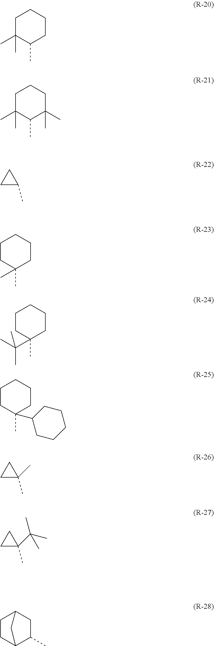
C1(C)(C)C(C)CCCC1.C1(C)(C)C(C)C(C)(C)CCC1.C1C(C)C1.C1C(C)(C)CCCC1.C1C(C)(C(C)(C)C)CCCC1.C1C(C)(C2CCCCC2)CCCC1.C1C(C)(C)C1.C1C(C)(C(C)(C)C)C1.C1C2C(C)CC(C1)C2
